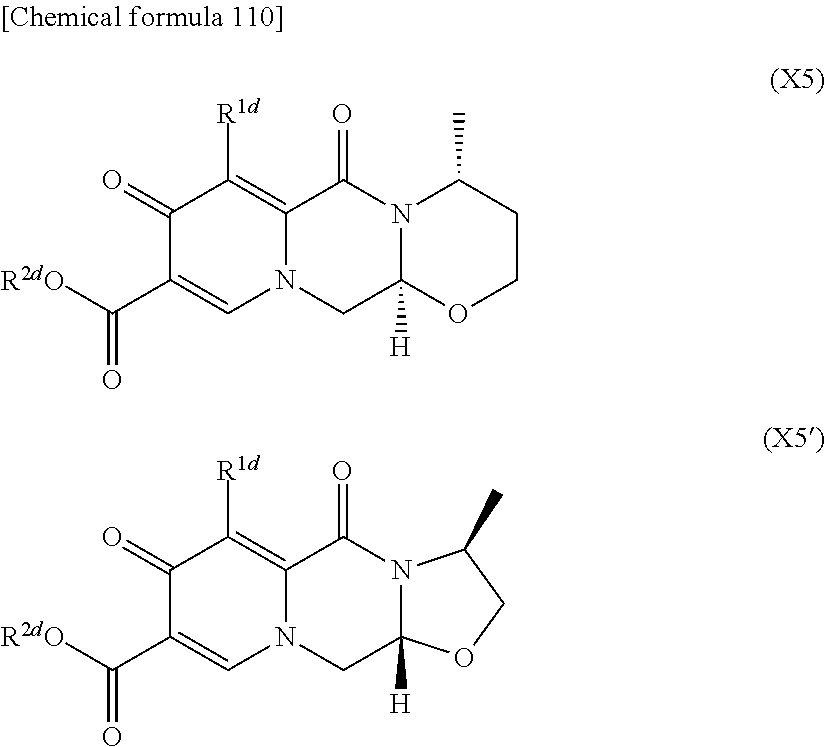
N12C([H])(OCCC1C)CN1C(=C([R1d])C(=O)C(C([R2dO])=O)=C1)C2=O.N12C([H])(CN3C(=C([R1d])C(=O)C(C([R2dO])=O)=C3)C1=O)OCC2C
